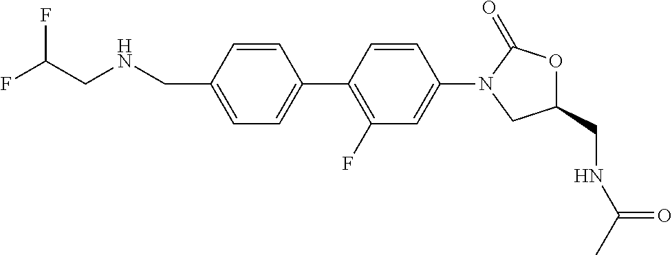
N(CC1=CC=C(C2=C(F)C=C(N3CC(CNC(C)=O)OC3=O)C=C2)C=C1)CC(F)F
